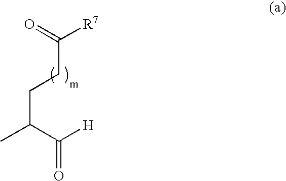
C([R7])(=O)CCC(C)C([H])=O
